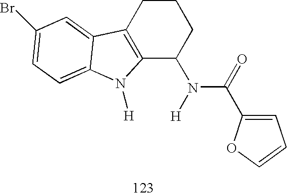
C12=C(CCCC1N(C(=O)C1=CC=CO1)[H])C1=CC(Br)=CC=C1N2[H]
